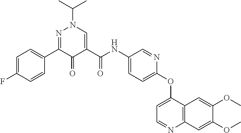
C1=C(F)C=CC(C2=NN(C(C)C)C=C(C(NC3=CC=C(OC4=CC=NC5=C4C=C(OC)C(OC)=C5)N=C3)=O)C2=O)=C1
